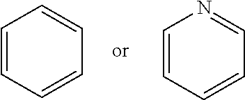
C1=CC=CC=C1.C1=CC=CC=N1
